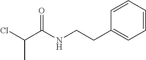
ClC(C(NCCC1=CC=CC=C1)=O)C
